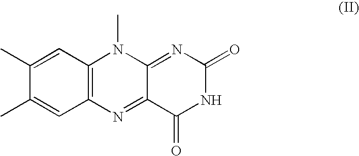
C1(C)=CC2=C(C=C1C)N=C1C(=NC(=O)NC1=O)N2C
